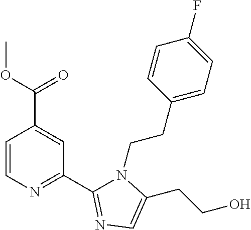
C1=CN=C(C2=NC=C(CCO)N2CCC2=CC=C(F)C=C2)C=C1C(OC)=O
